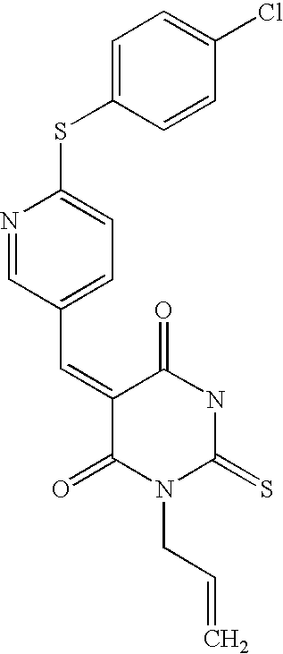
C1=C(SC2=CC=C(C=C3C(=O)N(CC=C)C(=S)NC3=O)C=N2)C=CC(Cl)=C1
